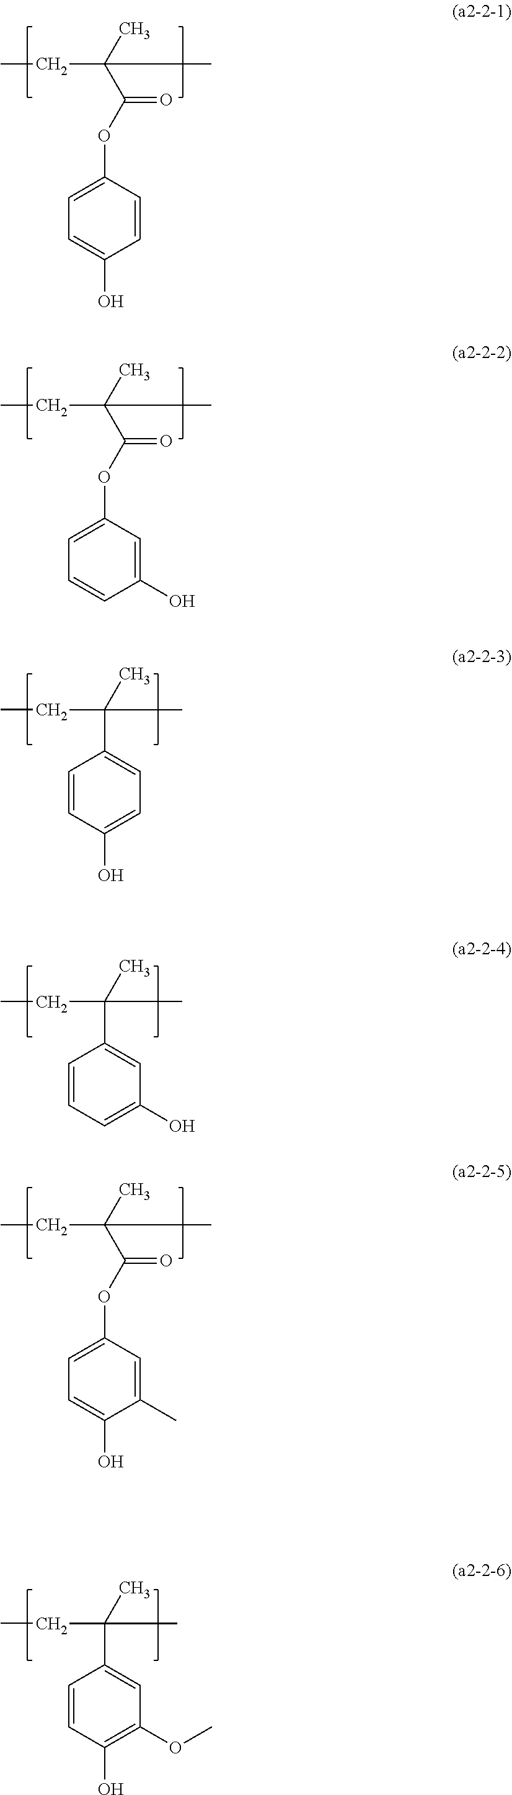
CC(C(OC1=CC=C(O)C=C1)=O)(C)CC.CC(C(OC1=CC=CC(O)=C1)=O)(C)CC.CC(C1=CC=C(O)C=C1)(C)CC.CC(C1=CC(O)=CC=C1)(C)CC.CC(C(OC1=CC=C(O)C(C)=C1)=O)(C)CC.CC(C1=CC(OC)=C(O)C=C1)(C)CC
